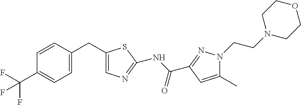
C1=CC(CC2=CN=C(NC(=O)C3=NN(CCN4CCOCC4)C(C)=C3)S2)=CC=C1C(F)(F)F
